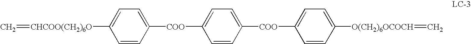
C1=CC([COO]C2=CC=C([COO]C3=CC=C([O(CH2)6OCOCH]=C)C=C3)C=C2)=CC=C1[CHCOO(CH2)6O]=C
